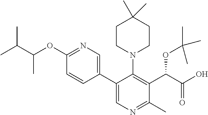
C1(OC(C(C)C)C)=NC=C(C2=CN=C(C)C(C(C(O)=O)OC(C)(C)C)=C2N2CCC(C)(C)CC2)C=C1
